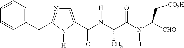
C1(CC2=NC=C(C(N(C(C(N(C([CHO])C[CO2H])[H])=O)C)[H])=O)N2[H])=CC=CC=C1
